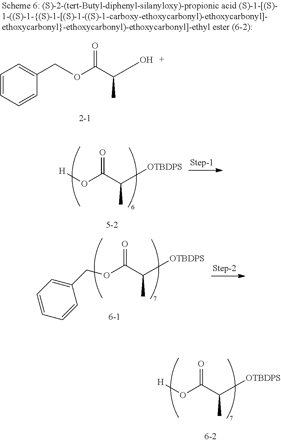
[H]OC(C([OTBDPS])C)=O.[H]OC(C([OTBDPS])C)=O.C(C([OTBDPS])C)(=O)OCC1=CC=CC=C1.C1=CC=CC(COC(C(O)C)=O)=C1
